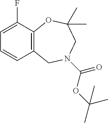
C12=C(C(F)=CC=C1)OC(C)(C)CN(C(=O)OC(C)(C)C)C2
